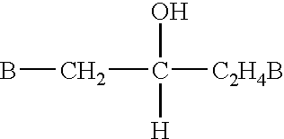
OC(CB)([C2H4B])[H]
